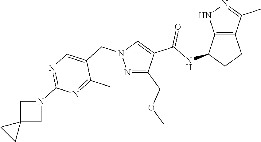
N1=C(COC)C(C(NC2CCC3=C2NN=C3C)=O)=CN1CC1=CN=C(N2CC3(C2)CC3)N=C1C
